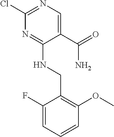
C1(Cl)=NC=C(C(=O)N)C(NCC2=C(OC)C=CC=C2F)=N1
